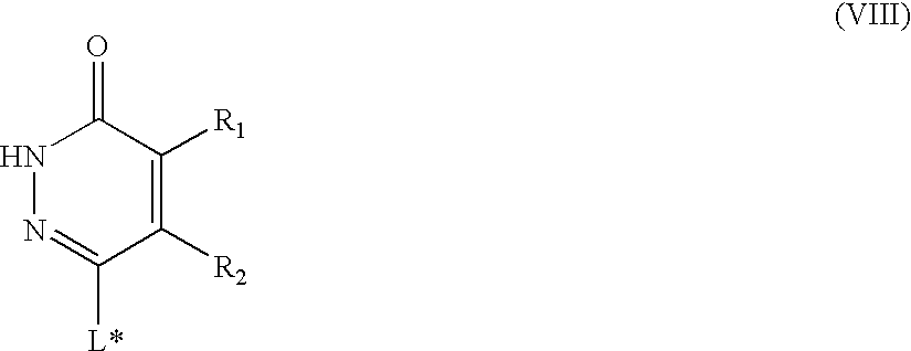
N1N=C([L*])C([R2])=C([R1])C1=O
